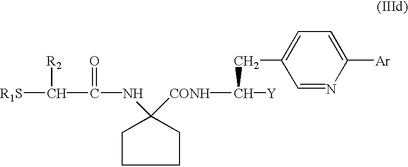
[R1S]C([R2])C(=O)NC1([CONH]C(CC2=CC=C([Ar])N=C2)[Y])CCCC1
